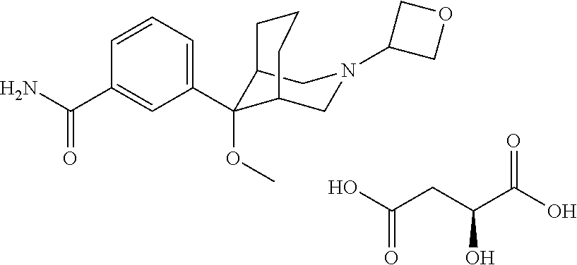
C12C(OC)(C3=CC=CC(C(N)=O)=C3)C(CN(C3COC3)C1)CCC2.OC(CC(C(O)=O)O)=O
